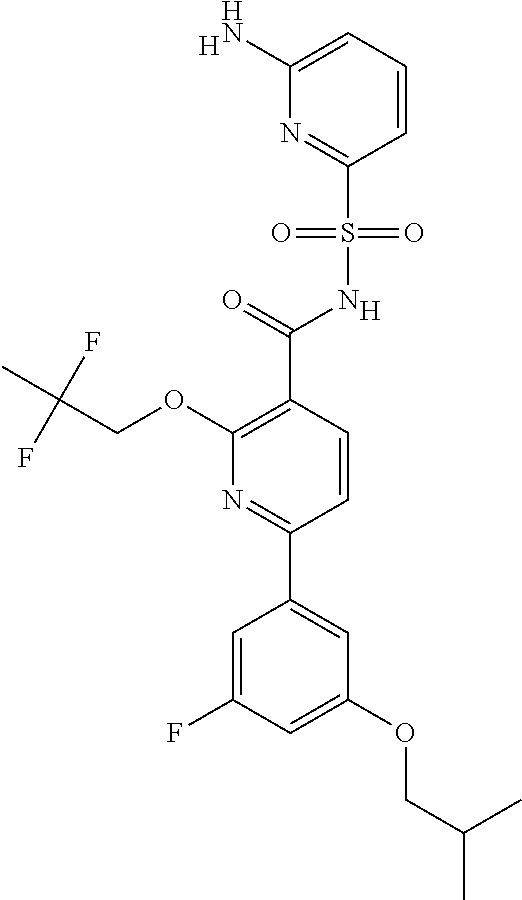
[H].C1(C(=O)NS(C2=NC(N)=CC=C2)(=O)=O)=C(OCC(F)(F)C)N=C(C2=CC(OCC(C)C)=CC(F)=C2)C=C1.[H]
